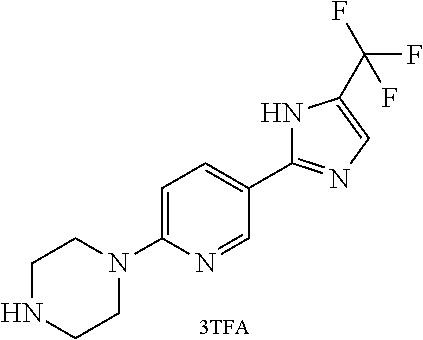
N1CCN(C2=CC=C(C3=NC=C(C(F)(F)F)N3)C=N2)CC1
